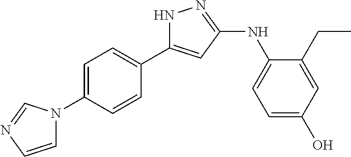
N1C(C2=CC=C(N3C=CN=C3)C=C2)=CC(NC2=CC=C(O)C=C2CC)=N1
